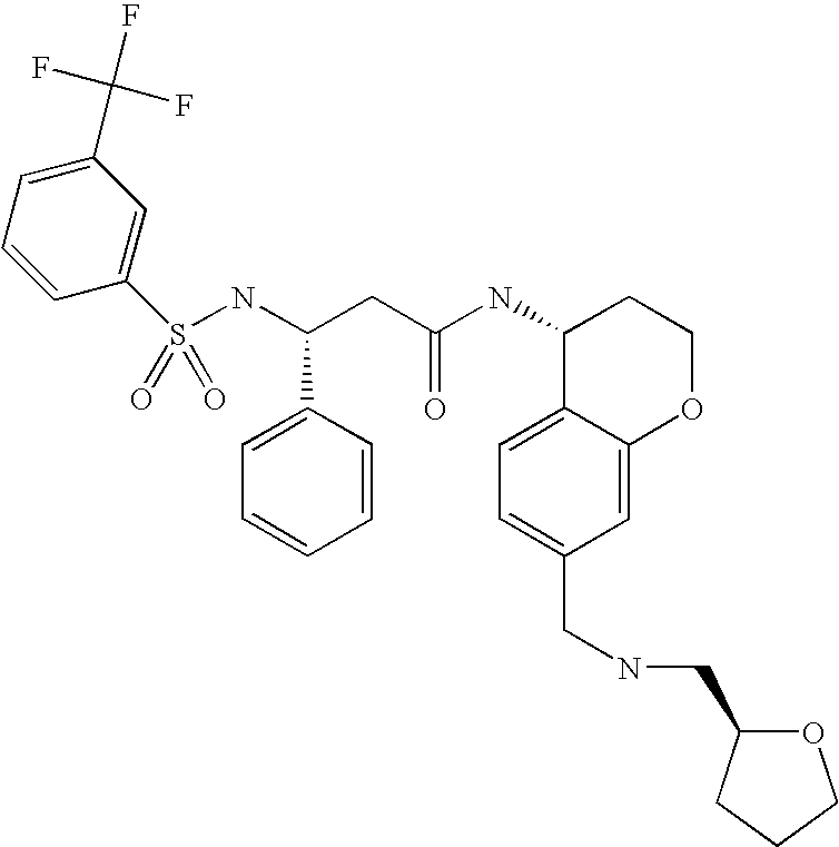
C1(S(NC(CC(NC2C3=CC=C(CNCC4OCCC4)C=C3OCC2)=O)C2=CC=CC=C2)(=O)=O)=CC(C(F)(F)F)=CC=C1
